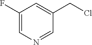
C1(F)=CN=CC(CCl)=C1
